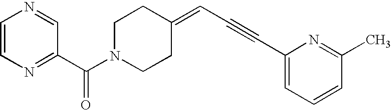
C1=CN=C(C(N2CCC(=CC#CC3=CC=CC(C)=N3)CC2)=O)C=N1
